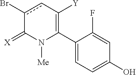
C1(C2=C([Y])cc(Br)C(=[X])N2[Me])=CC=C(O)C=C1F
